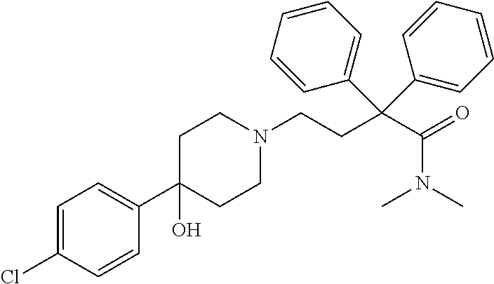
C1=C(Cl)C=CC(C2(O)CCN(CCC(C(=O)N(C)C)(C3=CC=CC=C3)C3=CC=CC=C3)CC2)=C1
